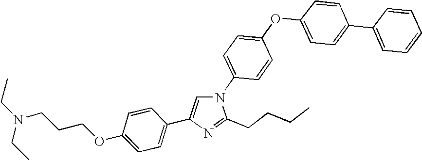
N1(C2=CC=C(OC3=CC=C(C4=CC=CC=C4)C=C3)C=C2)C=C(C2=CC=C(OCCCN(CC)CC)C=C2)N=C1CCCC
